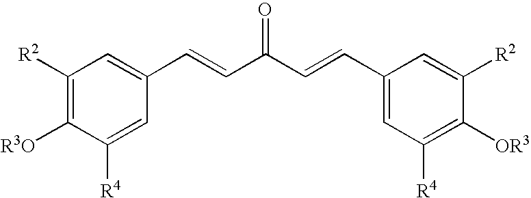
C1([R2])=C([R3O])C([R4])=CC(C=CC(C=CC2=CC([R4])=C([OR3])C([R2])=C2)=O)=C1
